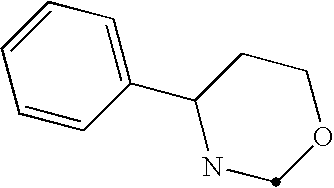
C1=CC(C2NCOCC2)=CC=C1
